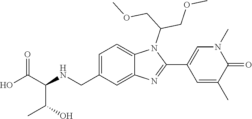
C1=C(CNC(C(O)=O)C(O)C)C=C2C(=C1)N(C(COC)COC)C(C1=CN(C)C(=O)C(C)=C1)=N2
